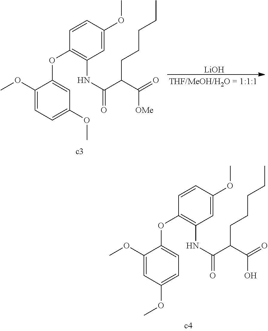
COC1=CC(OC)=CC=C1OC1=C(NC(C(C(=O)O)CCCCC)=O)C=C(OC)C=C1.COC1=CC=C(OC)C=C1OC1=C(NC(C(C(=O)[OMe])CCCCC)=O)C=C(OC)C=C1.[LiOH]
